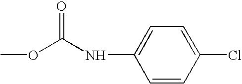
N(C(OC)=O)C1=CC=C(Cl)C=C1
